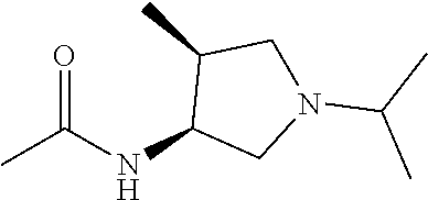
CC(NC1CN(C(C)C)CC1C)=O
